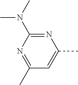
N1=C(N(C)C)N=C(C)C=C1C
